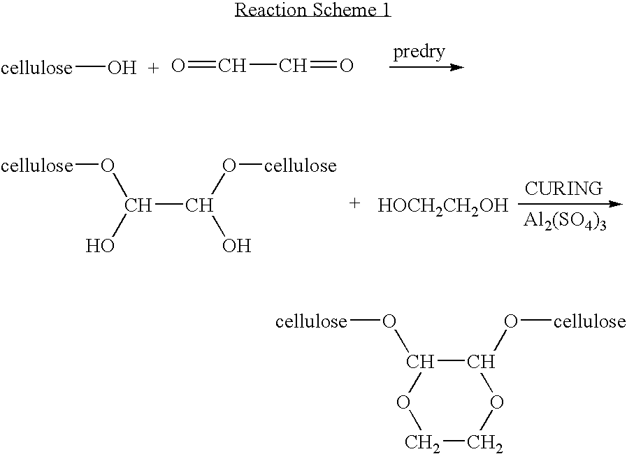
[cellulose]O.O=CC=O.C(C(O[cellulose])O)(O[cellulose])O.[Al2(SO4)3].[HOCH2CH2OH].O1CCOC(O[cellulose])C1O[cellulose]
